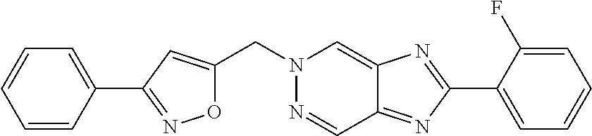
C1=CC(C2=NOC(CN3N=CC4=NC(C5=CC=CC=C5F)=NC4=C3)=C2)=CC=C1
